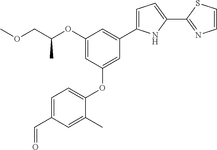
C1(OC(COC)C)=CC(OC2=CC=C(C=O)C=C2C)=CC(C2=CC=C(C3=NC=CS3)N2)=C1
